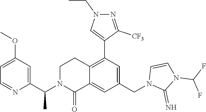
C1(OC)=CC=NC(C(N2C(=O)C3=CC(CN4C(=N)N(C(F)F)C=C4)=CC(C4=CN(CC)N=C4[CF3])=C3CC2)C)=C1
